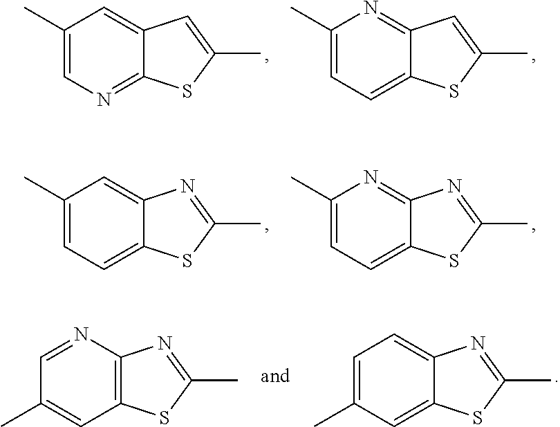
C1(C)=CN=C2C(=C1)C=C(C)S2.C1(C)=CC=C2C(=N1)C=C(C)S2.C1(C)=CC=C2C(=C1)N=C(C)S2.C1(C)=CC=C2C(=N1)N=C(C)S2.C1=C(C)C=C2C(=C1)N=C(C)S2.C1=NC2=C(C=C1C)SC(C)=N2
